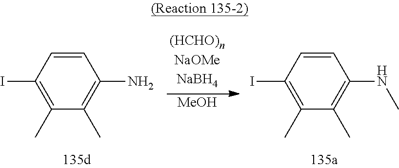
C1=CC(I)=C(C)C(C)=C1N.C1=CC(I)=C(C)C(C)=C1NC.[MeOH]
